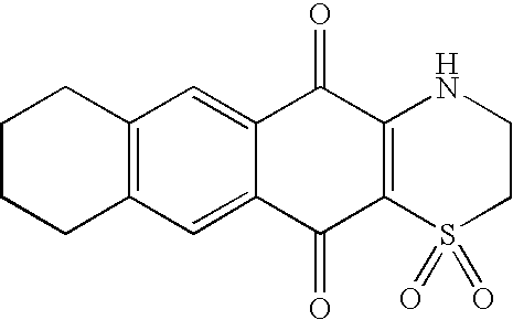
C12=CC3=C(C=C1C(=O)C1=C(C2=O)NCCS1(=O)=O)CCCC3
